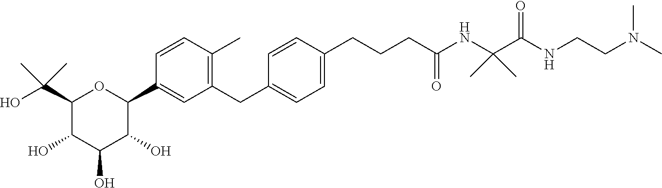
C1(C(O)(C)C)C(O)C(O)C(O)C(C2=CC(CC3=CC=C(CCCC(NC(C)(C)C(NCCN(C)C)=O)=O)C=C3)=C(C)C=C2)O1
